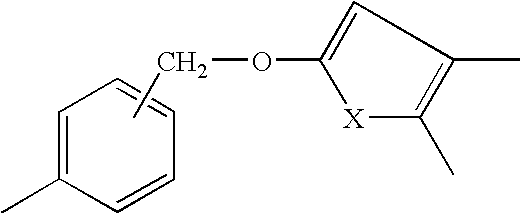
C1=C(C)C=CC=C1.CCOC1=CC(C)=C(C)[X]1
